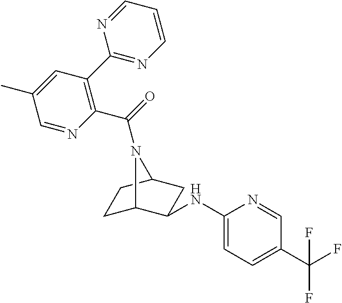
C1C2C(NC3=CC=C(C(F)(F)F)C=N3)CC(C1)N2C(=O)C1=C(C2=NC=CC=N2)C=C(C)C=N1
